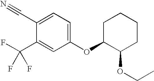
C1(C(F)(F)F)=CC(OC2CCCCC2OCC)=CC=C1C#N
